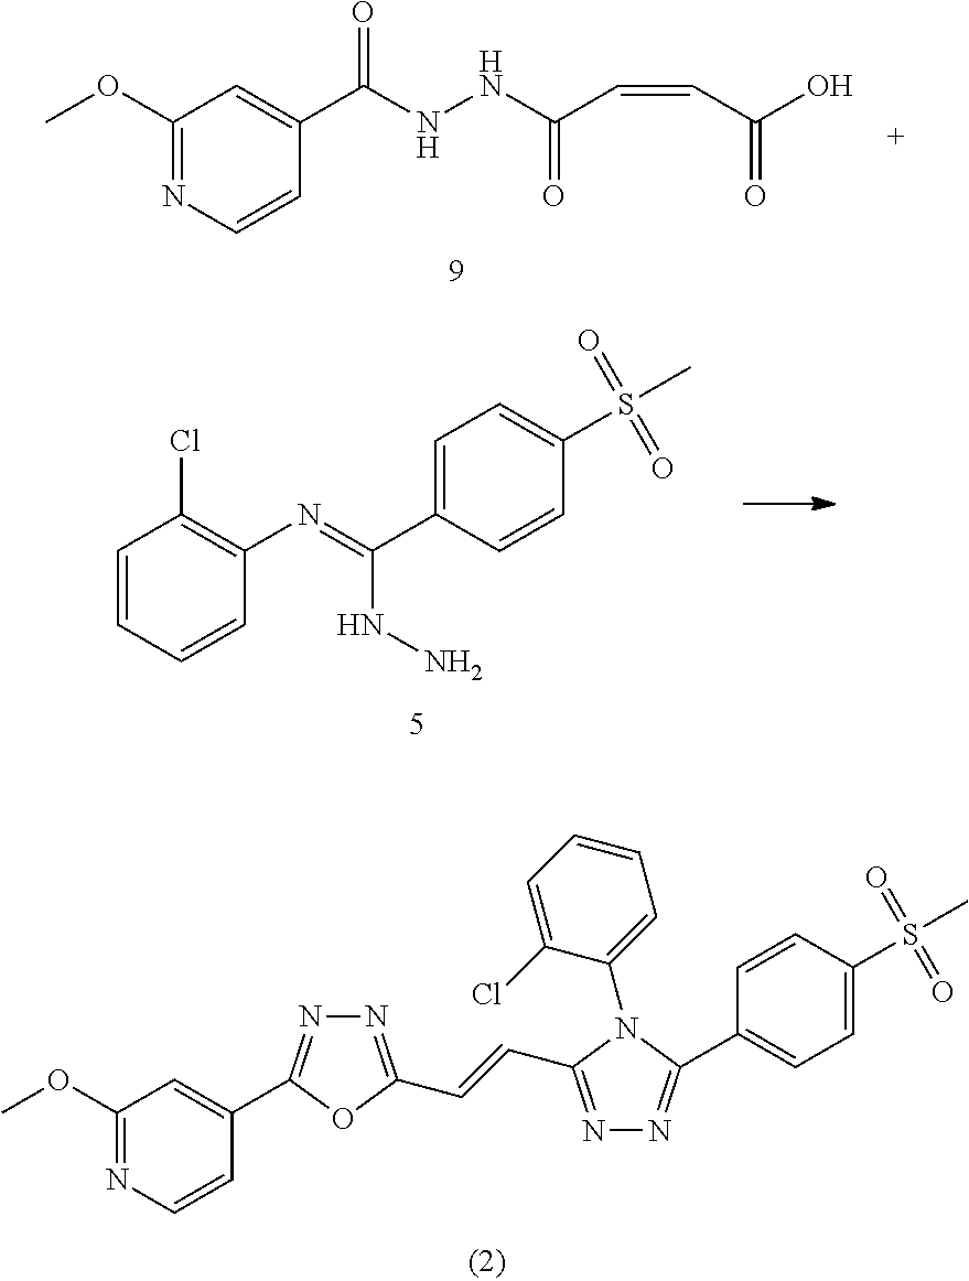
C1=CC=CC(N=C(NN)C2=CC=C(S(C)(=O)=O)C=C2)=C1Cl.C1(OC)=NC=CC(C2=NN=C(C=CC3=NN=C(C4=CC=C(S(C)(=O)=O)C=C4)N3C3=CC=CC=C3Cl)O2)=C1.C1(OC)=NC=CC(C(NNC(C=CC(O)=O)=O)=O)=C1
